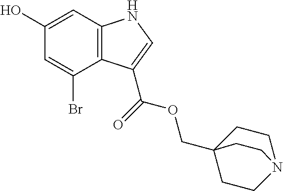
C12=C(C=C(O)C=C1Br)NC=C2C(=O)OCC12CCN(CC1)CC2
